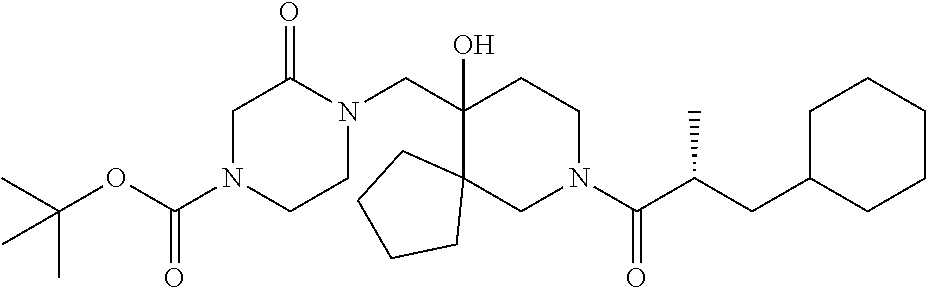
C1(CN2C(=O)CN(C(=O)OC(C)(C)C)CC2)(O)C2(CN(C(C(CC3CCCCC3)C)=O)CC1)CCCC2
